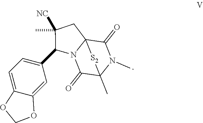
C1(=O)C23N(C(=O)C(C)(N1C)[S2]2)C(C1=CC=C2C(=C1)OCO2)C(C)([NC])C3
